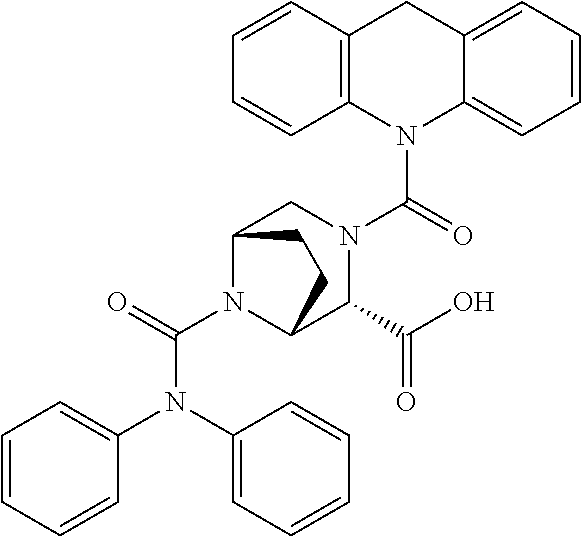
N1(C(=O)N2CC3N(C(=O)N(C4=CC=CC=C4)C4=CC=CC=C4)C(C2C(O)=O)CC3)C2=C(C=CC=C2)CC2=CC=CC=C12
